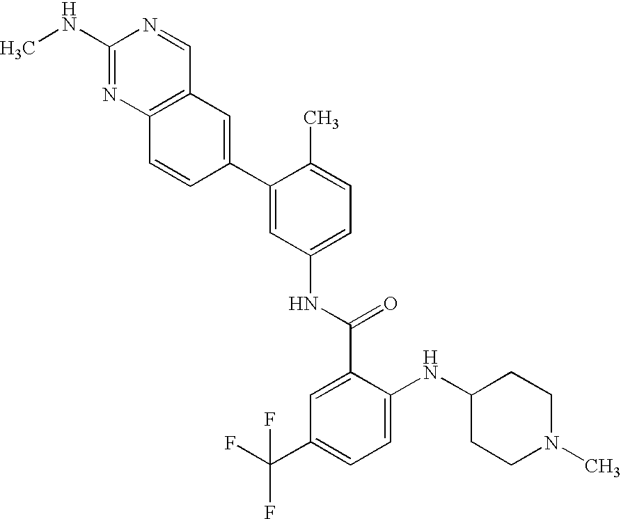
C1(NC)=NC2=C(C=N1)C=C(C1=CC(NC(C3=CC(C(F)(F)F)=CC=C3NC3CCN(C)CC3)=O)=CC=C1C)C=C2
